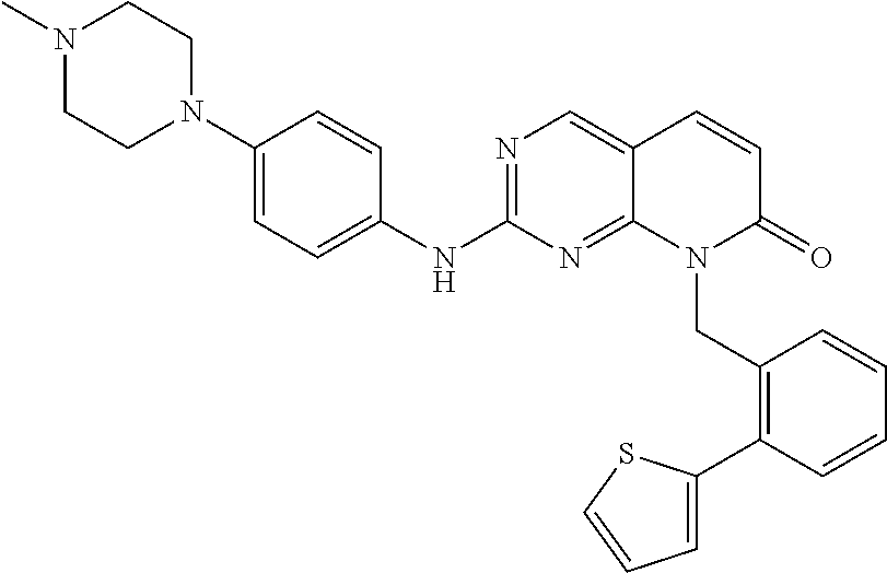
C1(N2CCN(C)CC2)=CC=C(NC2=NC=C3C(=N2)N(CC2=C(C4=CC=CS4)C=CC=C2)C(=O)C=C3)C=C1
